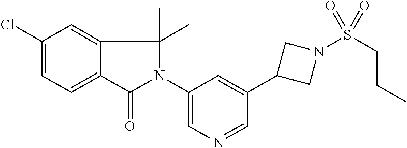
C1(N2C(=O)C3=CC=C(Cl)C=C3C2(C)C)=CN=CC(C2CN(S(CCC)(=O)=O)C2)=C1
